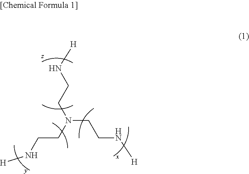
N(CCN[H])(CCN[H])CCN[H]
